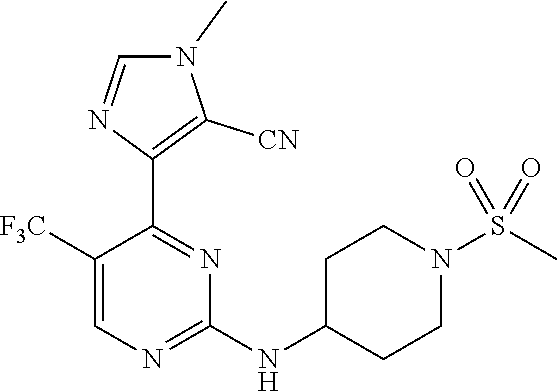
C1([F3C])=CN=C(NC2CCN(S(C)(=O)=O)CC2)N=C1C1=C([CN])N(C)C=N1
